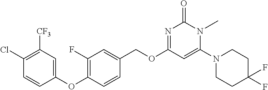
C1(OC2=C(F)C=C(COC3=NC(=O)N(C)C(N4CCC(F)(F)CC4)=C3)C=C2)=CC([CF3])=C(Cl)C=C1
